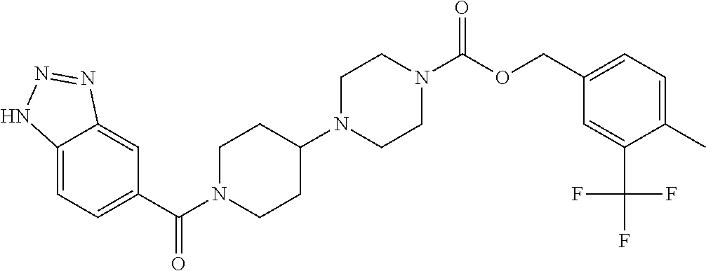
C12=CC=C(C(N3CCC(N4CCN(C(OCC5=CC=C(C)C(C(F)(F)F)=C5)=O)CC4)CC3)=O)C=C1N=NN2
